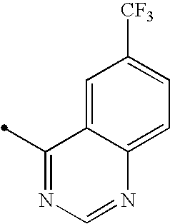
C1(C)=NC=NC2=CC=C([CF3])C=C12
